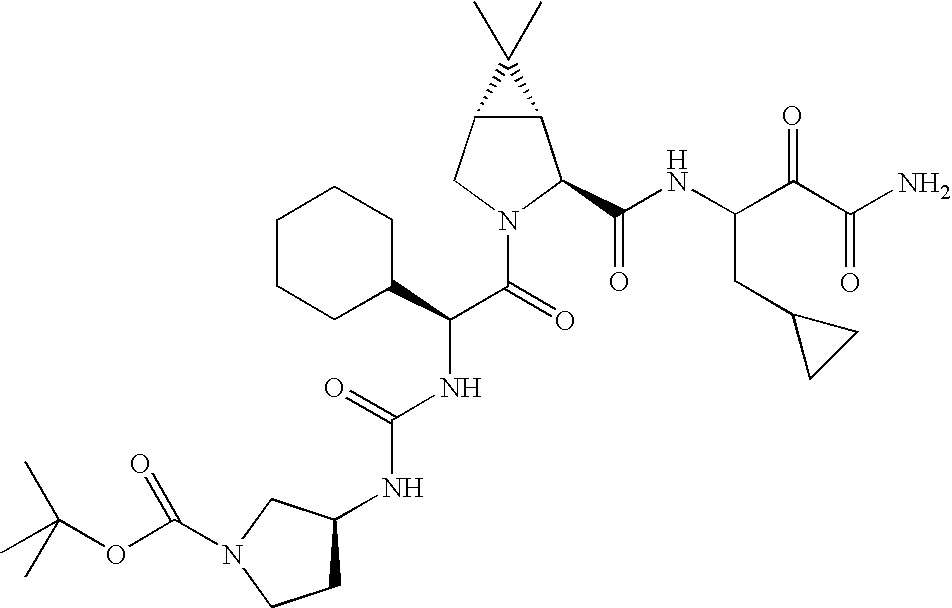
C(NC(C(=O)N1C(C(NC(C(C(N)=O)=O)CC2CC2)=O)C2C(C1)C2(C)C)C1CCCCC1)(NC1CCN(C(OC(C)(C)C)=O)C1)=O
